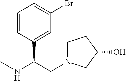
C1=CC(C(CN2CCC(O)C2)NC)=CC(Br)=C1
